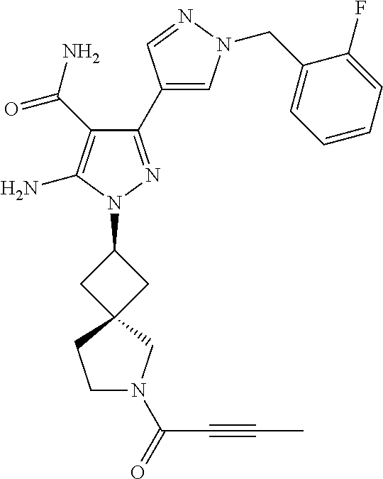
C1(C2=CN(CC3=CC=CC=C3F)N=C2)=NN(C2CC3(C2)CCN(C(=O)C#CC)C3)C(N)=C1C(N)=O
